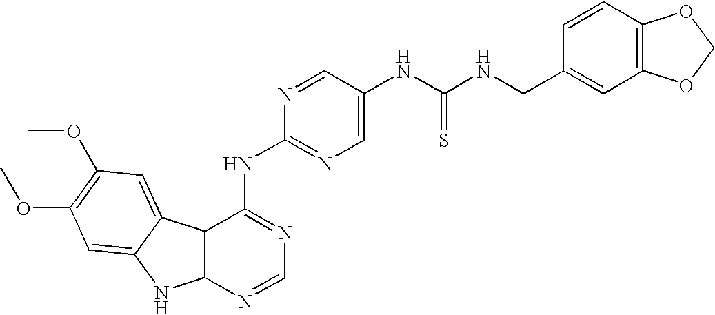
C12C(N=CN=C1NC1=NC=C(NC(NCC3=CC4=C(C=C3)OCO4)=S)C=N1)NC1=CC(OC)=C(OC)C=C21
